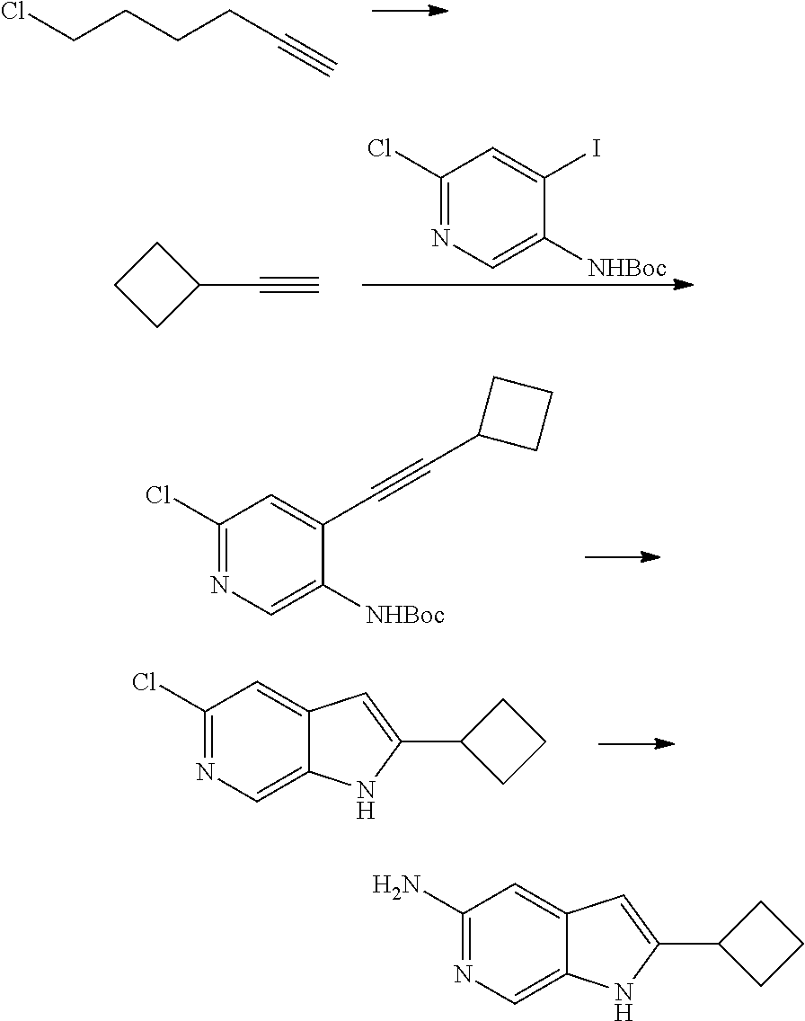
ClCCCCC#C.C1CCC1C#C.C1(Cl)=NC=C([NHBoc])C(I)=C1.C1(Cl)=NC=C([NHBoc])C(C#CC2CCC2)=C1.C1(Cl)=NC=C2C(=C1)C=C(C1CCC1)N2.C1(N)=NC=C2C(=C1)C=C(C1CCC1)N2
